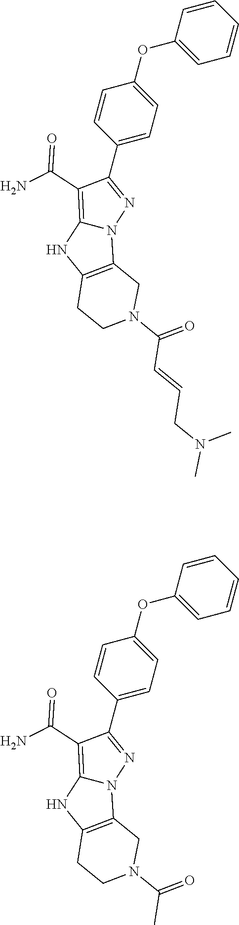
C1=CC=CC(OC2=CC=C(C3=NN4C(=C3C(N)=O)NC3=C4CN(C(=O)C=CCN(C)C)CC3)C=C2)=C1.C1=CC=CC(OC2=CC=C(C3=NN4C(=C3C(N)=O)NC3=C4CN(C(=O)C)CC3)C=C2)=C1
